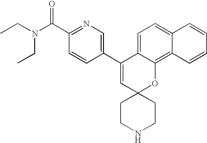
CCN(C(C1=NC=C(C2=CC3(OC4=C5C(=CC=C24)C=CC=C5)CCNCC3)C=C1)=O)CC
